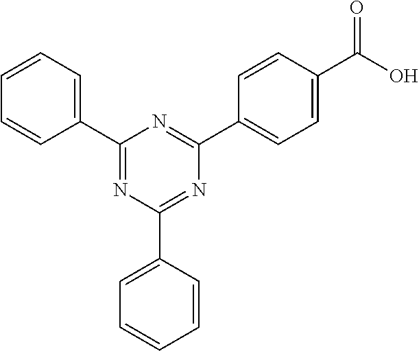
C1(C2=CC=CC=C2)=NC(C2=CC=CC=C2)=NC(C2=CC=C(C(O)=O)C=C2)=N1
